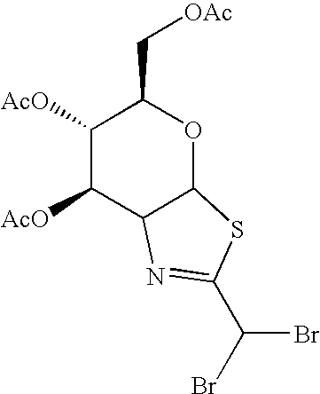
C1([AcO])C([AcO])C2C(OC1C[OAc])SC(C(Br)Br)=N2
